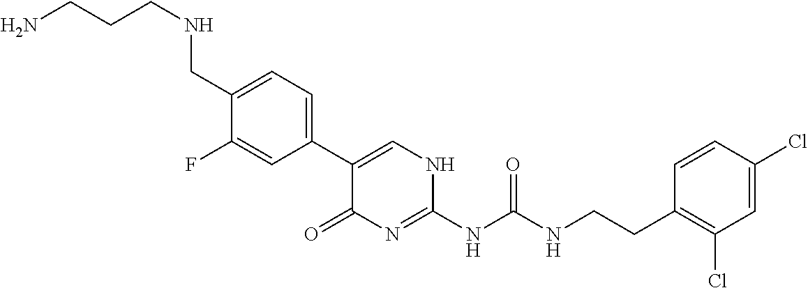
C1(C2=CC=C(CNCCCN)C(F)=C2)=CNC(NC(NCCC2=C(Cl)C=C(Cl)C=C2)=O)=NC1=O
